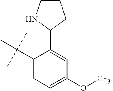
C1(O[CF3])=CC=C(C(C)(C)C)C(C2NCCC2)=C1
